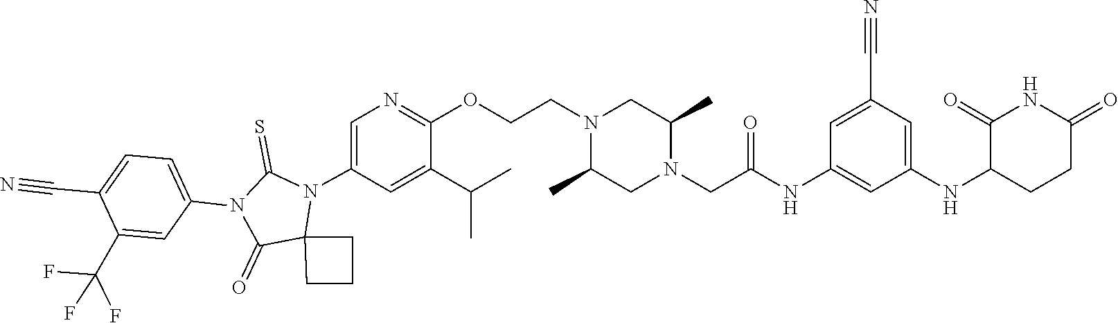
C12(N(C3=CN=C(OCCN4C(C)CN(CC(NC5=CC(NC6C(=O)NC(=O)CC6)=CC(C#N)=C5)=O)C(C)C4)C(C(C)C)=C3)C(=S)N(C3=CC=C(C#N)C(C(F)(F)F)=C3)C1=O)CCC2
